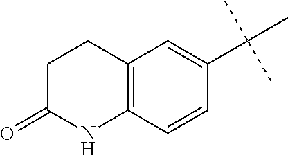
C1C(=O)NC2=C(C1)C=C(C(C)(C)C)C=C2
